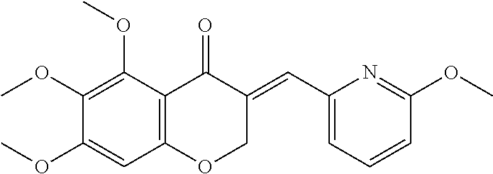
C12=C(C(OC)=C(OC)C(OC)=C1)C(=O)C(=CC1=CC=CC(OC)=N1)CO2
